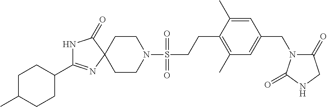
N1C(C2CCC(C)CC2)=NC2(C1=O)CCN(S(CCC1=C(C)C=C(CN3C(=O)CNC3=O)C=C1C)(=O)=O)CC2
